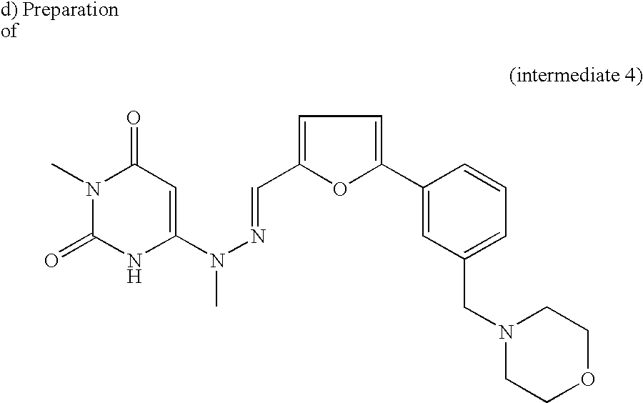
C1(=O)N(C)C(=O)NC(N(N=CC2=CC=C(C3=CC(CN4CCOCC4)=CC=C3)O2)C)=C1
